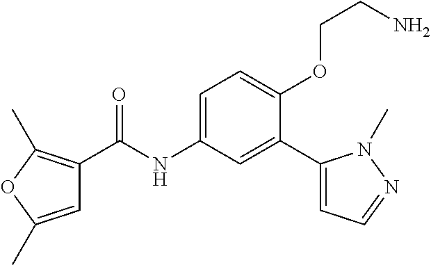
C1=C(C)OC(C)=C1C(=O)NC1=CC=C(OCCN)C(C2=CC=NN2C)=C1
